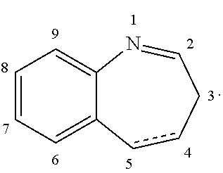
C1=CC=C2C(=C1)N=CCcc2
